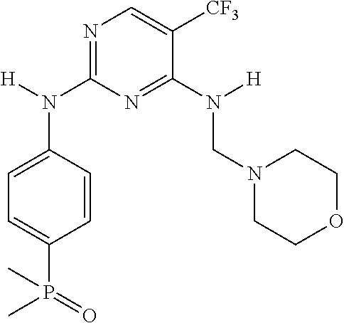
C1=CC(N([H])C2=NC=C([CF3])C(N([H])CN3CCOCC3)=N2)=CC=C1P(=O)(C)C
